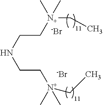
C(NCC[N+](CC)(C)C)C[N+](CC)(C)C.[-Br].[-Br]
